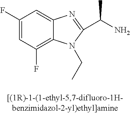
C1(F)=CC(F)=C2C(=C1)N=C(C(C)N)N2CC
